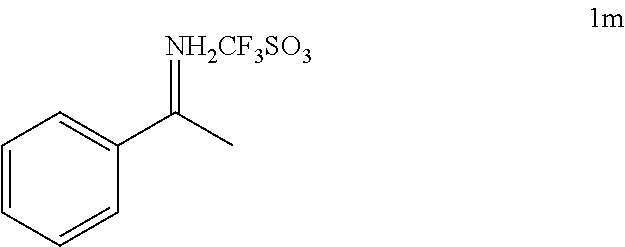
C1=CC=CC(C(C)=[NH2CF3SO3])=C1
